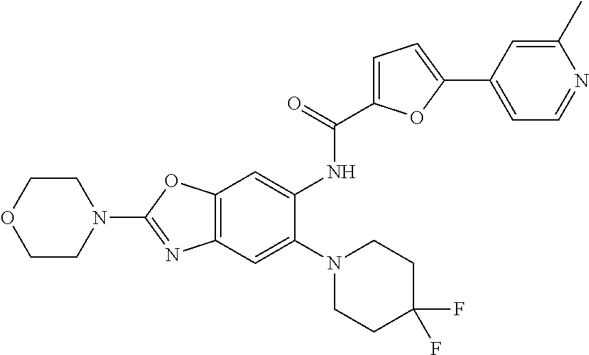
C12=C(C=C(N3CCC(F)(F)CC3)C(NC(C3=CC=C(C4=CC=NC(C)=C4)O3)=O)=C1)N=C(N1CCOCC1)O2
